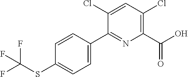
FC(SC1=CC=C(C2=NC(C(O)=O)=C(Cl)C=C2Cl)C=C1)(F)F
